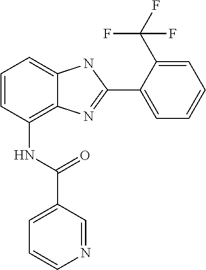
C1=CC(NC(C2=CC=CN=C2)=O)=C2C(=C1)NC(C1=CC=CC=C1C(F)(F)F)=N2
